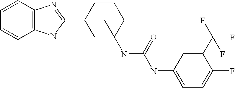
C1=CC2=C(C=C1)NC(C13CC(NC(NC4=CC=C(F)C(C(F)(F)F)=C4)=O)(CCC1)C3)=N2
